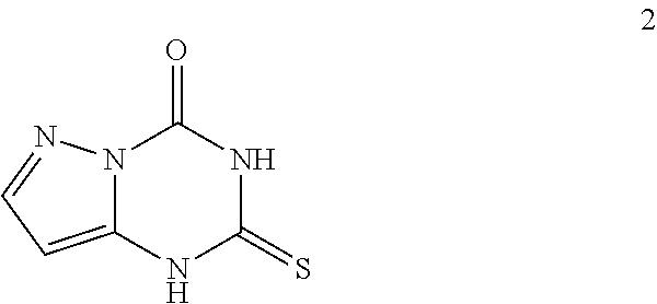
N12C(=CC=N1)NC(=S)NC2=O
